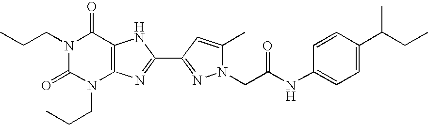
N1(CCC)C(=O)N(CCC)C2=C(C1=O)NC(C1=NN(CC(NC3=CC=C(C(CC)C)C=C3)=O)C(C)=C1)=N2
